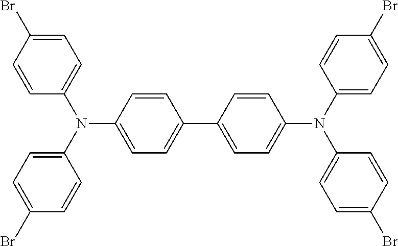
C1=C(Br)C=CC(N(C2=CC=C(Br)C=C2)C2=CC=C(C3=CC=C(N(C4=CC=C(Br)C=C4)C4=CC=C(Br)C=C4)C=C3)C=C2)=C1
